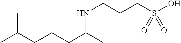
N(CCCS(O)(=O)=O)C(CCCC(C)C)C
